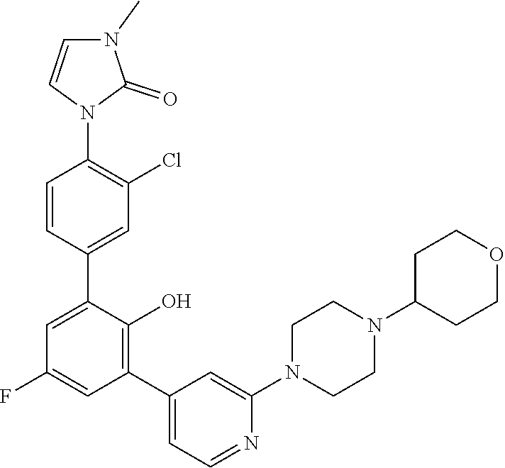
C1CN(C2=CC(C3=C(O)C(C4=CC(Cl)=C(N5C=CN(C)C5=O)C=C4)=CC(F)=C3)=CC=N2)CCN1C1CCOCC1
